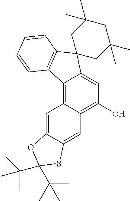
C1(O)=C2C(=C3C(=C1)C1(C4=C3C=CC=C4)CC(C)(C)CC(C)(C)C1)C=C1C(=C2)SC(C(C)(C)C)(C(C)(C)C)O1
